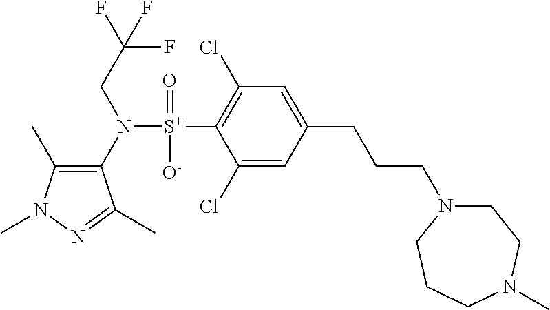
C1(C)=C(N([S+](C2=C(Cl)C=C(CCCN3CCN(C)CCC3)C=C2Cl)(=O)[O-])CC(F)(F)F)C(C)=NN1C
